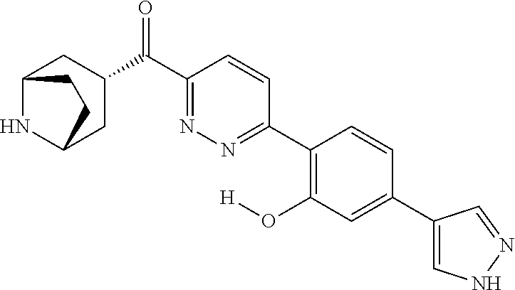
C12NC(CC(C(C3=NN=C(C4=C(O[H])C=C(C5=CNN=C5)C=C4)C=C3)=O)C1)CC2
